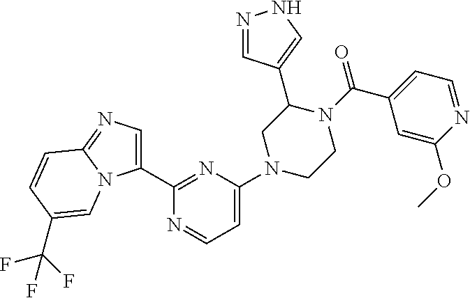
N1=CC(C2CN(C3=CC=NC(C4=CN=C5N4C=C(C(F)(F)F)C=C5)=N3)CCN2C(C2=CC=NC(OC)=C2)=O)=CN1
